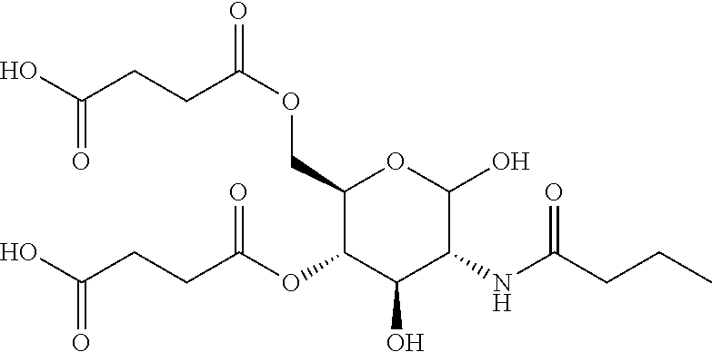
O(CC1C(OC(CCC(O)=O)=O)C(O)C(NC(=O)CCC)C(O)O1)C(CCC(O)=O)=O
